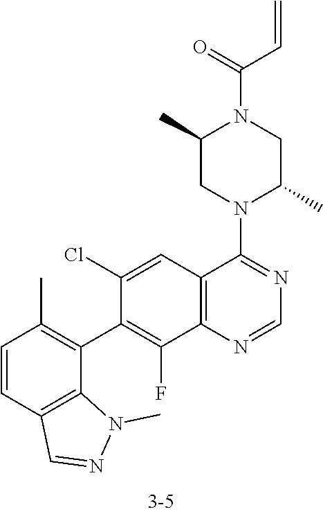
C1=CC2=C(C(C3=C(F)C4=C(C=C3Cl)C(N3C(C)CN(C(C=C)=O)C(C)C3)=NC=N4)=C1C)N(C)N=C2
